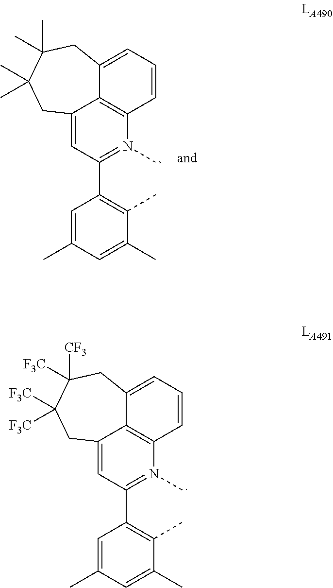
C12=CC(C3=C(C)C(C)=CC(C)=C3)=N(C)C3=C1C(=CC=C3)CC([CF3])([F3C])C([F3C])([F3C])C2.C12=CC(C3=C(C)C(C)=CC(C)=C3)=N(C)C3=C1C(=CC=C3)CC(C)(C)C(C)(C)C2
